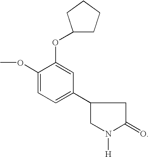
C1(OC)=CC=C(C2CN([H])C(=O)C2)C=C1OC1CCCC1
